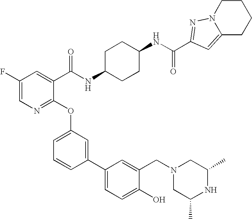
C1CN2C(=CC(C(NC3CCC(NC(C4=CC(F)=CN=C4OC4=CC=CC(C5=CC=C(O)C(CN6CC(C)NC(C)C6)=C5)=C4)=O)CC3)=O)=N2)CC1
